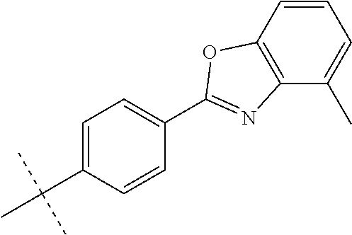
C1(C2=NC3=C(C=CC=C3C)O2)=CC=C(C(C)(C)C)C=C1
